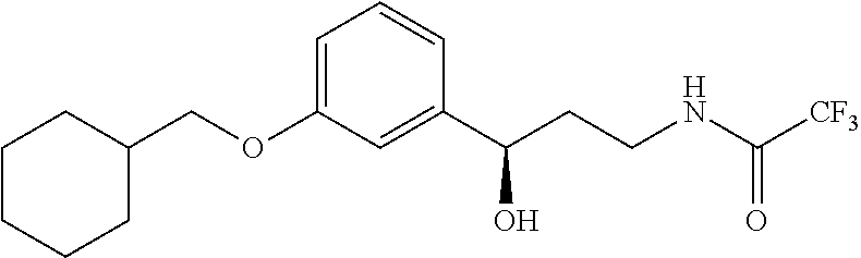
C1=C(OCC2CCCCC2)C=C(C(CCNC([CF3])=O)O)C=C1
